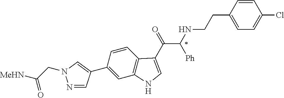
C1(C2=CN(CC([MeHN])=O)N=C2)=CC2=C(C=C1)C(C(=O)C(NCCC1=CC=C(Cl)C=C1)[Ph])=CN2
